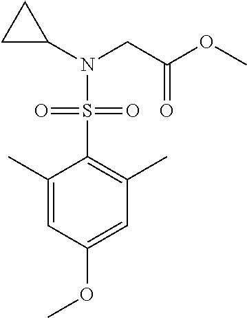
C1=C(OC)C=C(C)C(S(N(C2CC2)CC(OC)=O)(=O)=O)=C1C
